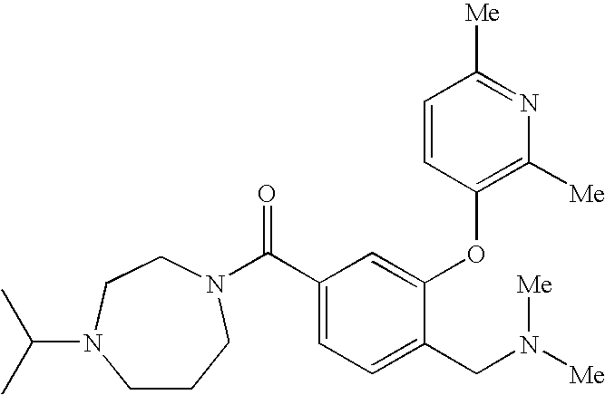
C1CCN(C(C2=CC=C(CN([Me])[Me])C(OC3=C([Me])N=C([Me])C=C3)=C2)=O)CCN1C(C)C
